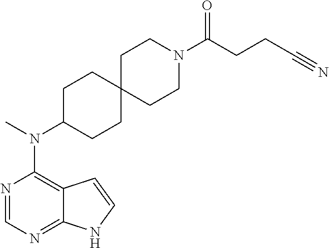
N1=CN=C2C(=C1N(C)C1CCC3(CC1)CCN(C(CCC#N)=O)CC3)C=CN2
